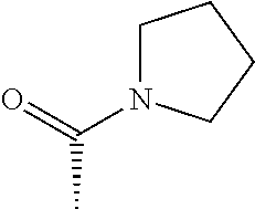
C(N1CCCC1)(C)=O
